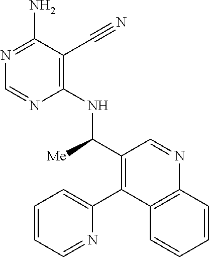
C1(NC(C2=C(C3=CC=CC=N3)C3=C(N=C2)C=CC=C3)[Me])=C(C#N)C(N)=NC=N1
